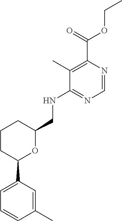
N1=C(NCC2OC(C3=CC=CC(C)=C3)CCC2)C(C)=C(C(=O)OCC)N=C1
